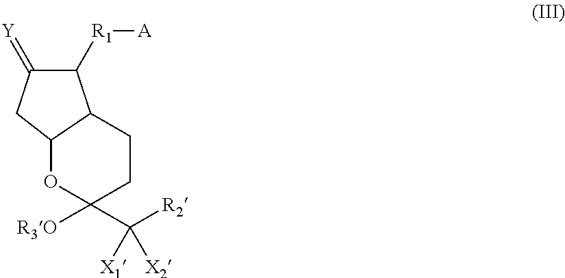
C1([R1][A])C(=[Y])CC2OC([R3O])(C([R2])([X1])[X2])CCC12
